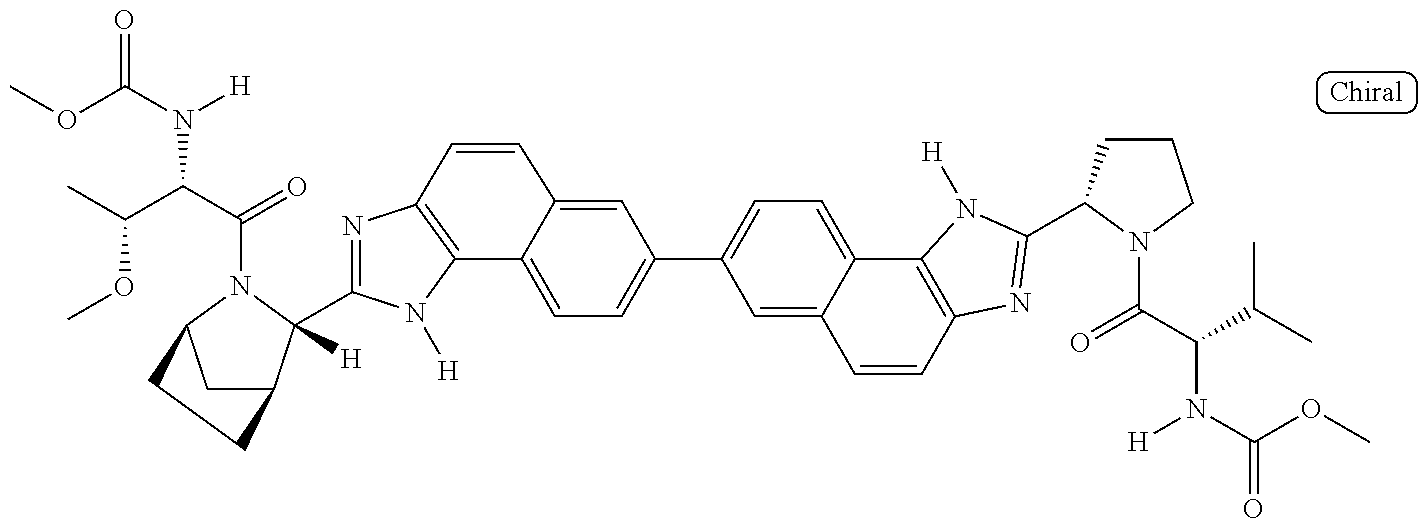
N1=C(C2([H])C3CC(N2C(=O)C(N([H])C(=O)OC)C(C)OC)CC3)N([H])C2=C1C=CC1=CC(C3=CC=C4C(=C3)C=CC3=C4N([H])C(C4CCCN4C(=O)C(N([H])C(=O)OC)C(C)C)=N3)=CC=C21
